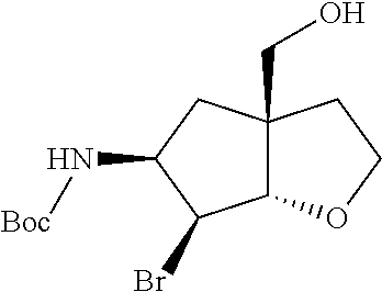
C12C(CO)(CC(N[Boc])C1Br)CCO2
